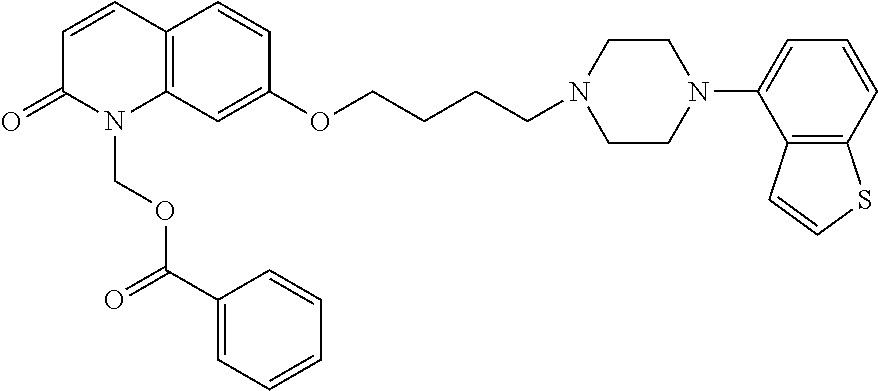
C12=C(C=C(OCCCCN3CCN(C4=CC=CC5=C4C=CS5)CC3)C=C1)N(COC(C1=CC=CC=C1)=O)C(=O)C=C2
